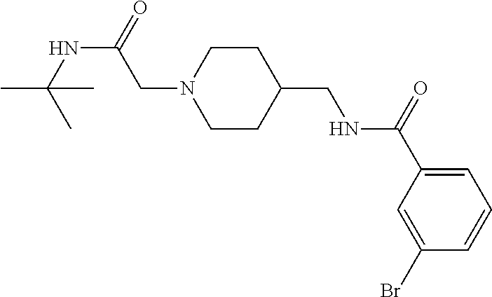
N1(CC(NC(C)(C)C)=O)CCC(CNC(C2=CC=CC(Br)=C2)=O)CC1
